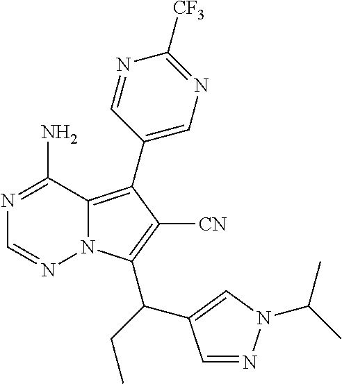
C1(C2=C3N(C(C(C4=CN(C(C)C)N=C4)CC)=C2[CN])N=CN=C3N)=CN=C([CF3])N=C1
